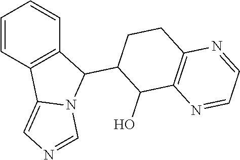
C1=CC2=C(C=C1)C(C1CCC3=C(C1O)N=CC=N3)N1C2=CN=C1
